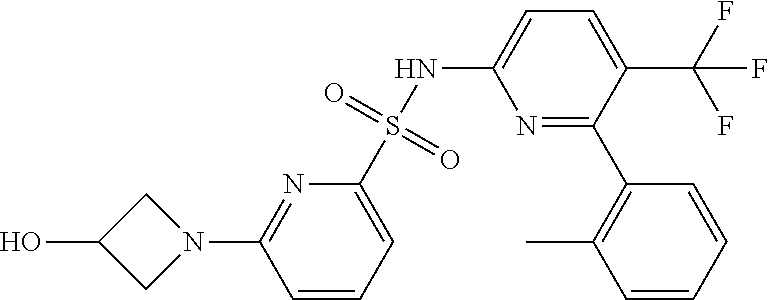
C1C(O)CN1C1=NC(S(NC2=CC=C(C(F)(F)F)C(C3=C(C)C=CC=C3)=N2)(=O)=O)=CC=C1
